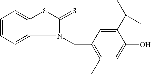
C1=C2N(CC3=C(C)C=C(O)C(C(C)(C)C)=C3)C(=S)SC2=CC=C1
